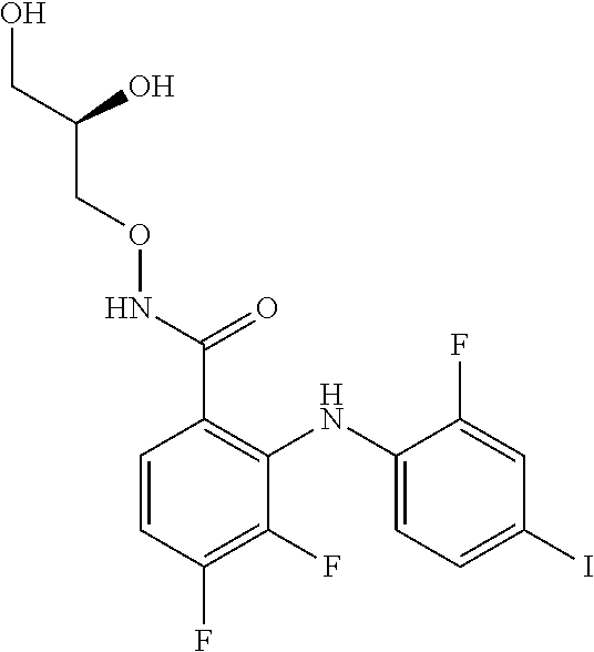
C1(NC2=CC=C(I)C=C2F)=C(C(NOCC(CO)O)=O)C=CC(F)=C1F
